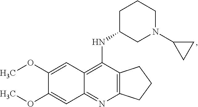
C12=C(N=C3C(=C1NC1CN(C4CC4)CCC1)C=C(OC)C(OC)=C3)CCC2
